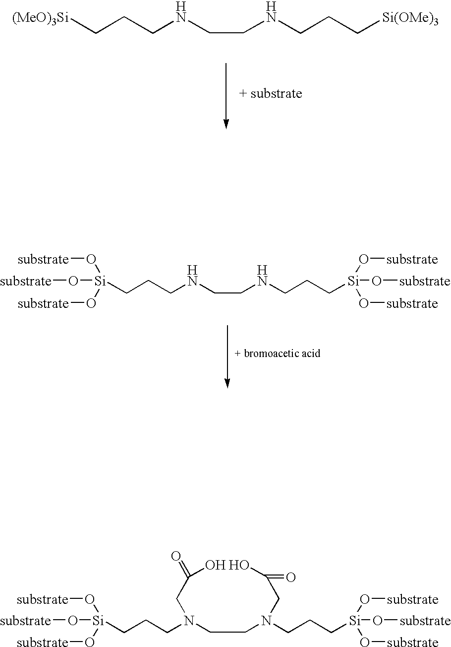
[Si](CCCN(CCN(CCC[Si](O[substrate])(O[substrate])O[substrate])CC(O)=O)CC(O)=O)(O[substrate])(O[substrate])O[substrate].[(MeO)3Si]CCCNCCNCCC[Si(OMe)3].[Si](CCCNCCNCCC[Si](O[substrate])(O[substrate])O[substrate])(O[substrate])(O[substrate])O[substrate]
